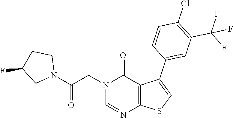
N1(CC(N2CCC(F)C2)=O)C=NC2=C(C1=O)C(C1=CC(C(F)(F)F)=C(Cl)C=C1)=CS2
